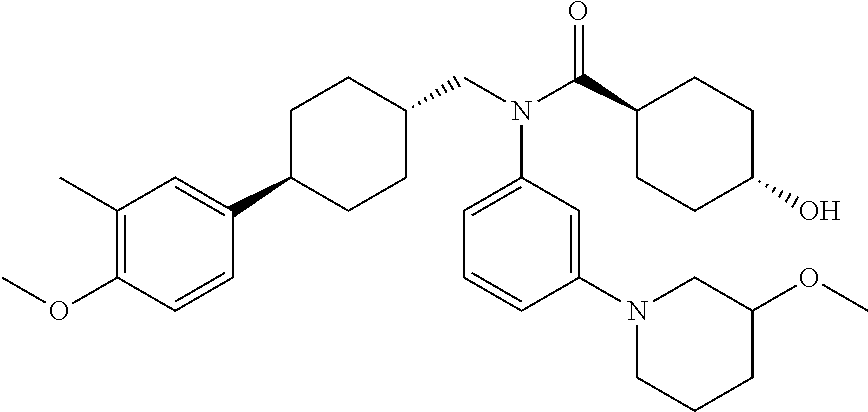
C1C(C2=CC(C)=C(OC)C=C2)CCC(CN(C(C2CCC(O)CC2)=O)C2=CC=CC(N3CCCC(OC)C3)=C2)C1
